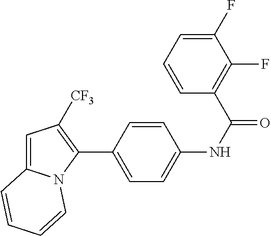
C1(C2=CC=C(NC(=O)C3=C(F)C(F)=CC=C3)C=C2)=C([CF3])C=C2N1C=CC=C2
